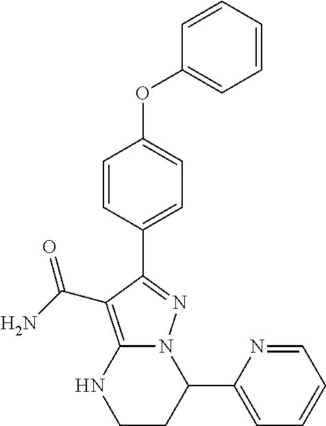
C1=CC(C2=NN3C(=C2C(=O)N)NCCC3C2=CC=CC=N2)=CC=C1OC1=CC=CC=C1
